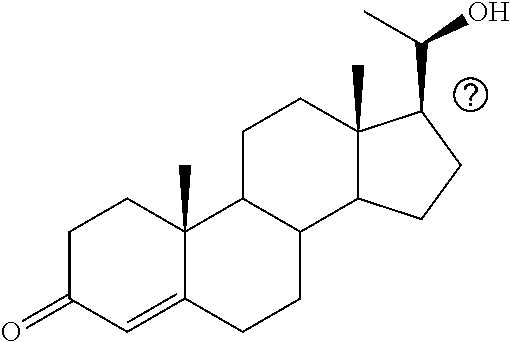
C1C(=O)C=C2C(C)(C1)C1C(CC2)C2C(C)(CC1)C(C(C)O)CC2
